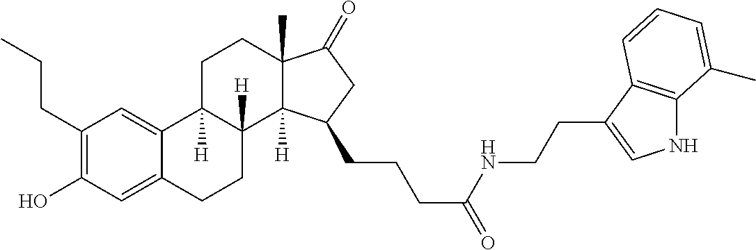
C1(CCC)=C(O)C=C2C(=C1)C1([H])C([H])(CC2)C2([H])C(C)(CC1)C(=O)CC2CCCC(NCCC1=CNC2=C1C=CC=C2C)=O
